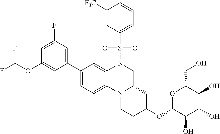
S(=O)(C1=CC=CC([F3C])=C1)(N1CC2CC(OC3OC(CO)C(O)C(O)C3O)CCN2C2=CC=C(C3=CC(F)=CC(OC(F)F)=C3)C=C12)=O
